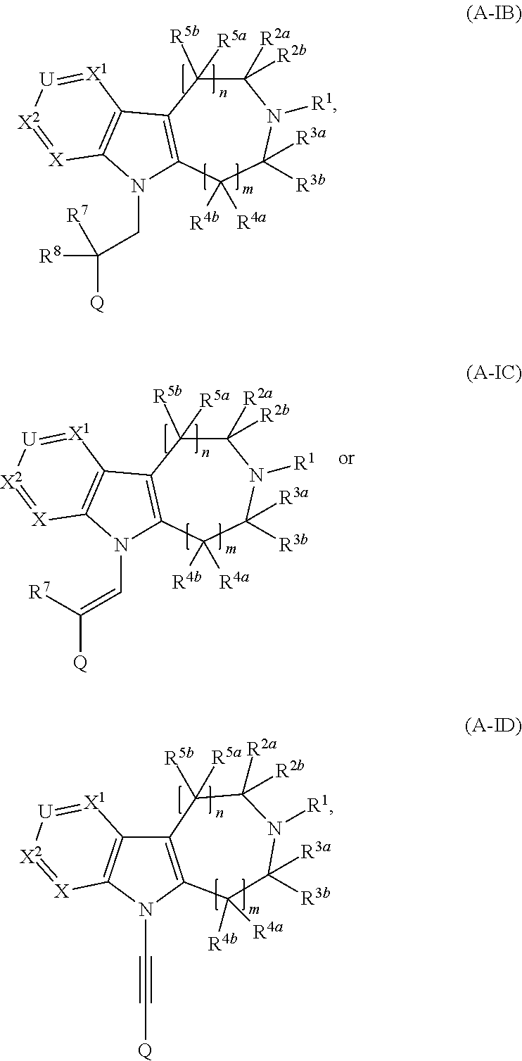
C12=C(N(CC([R8])([Q])[R7])C3=C1[X1]=[U][X2]=[X]3)C([R4b])([R4a])C([R3b])([R3a])N([R1])C([R2a])([R2b])C2([R5b])[R5a].C12=C(N(C=C([Q])[R7])C3=C1[X1]=[U][X2]=[X]3)C([R4b])([R4a])C([R3b])([R3a])N([R1])C([R2a])([R2b])C2([R5b])[R5a].C12=C(N(C#C[Q])C3=C1[X1]=[U][X2]=[X]3)C([R4b])([R4a])C([R3b])([R3a])N([R1])C([R2a])([R2b])C2([R5b])[R5a]
